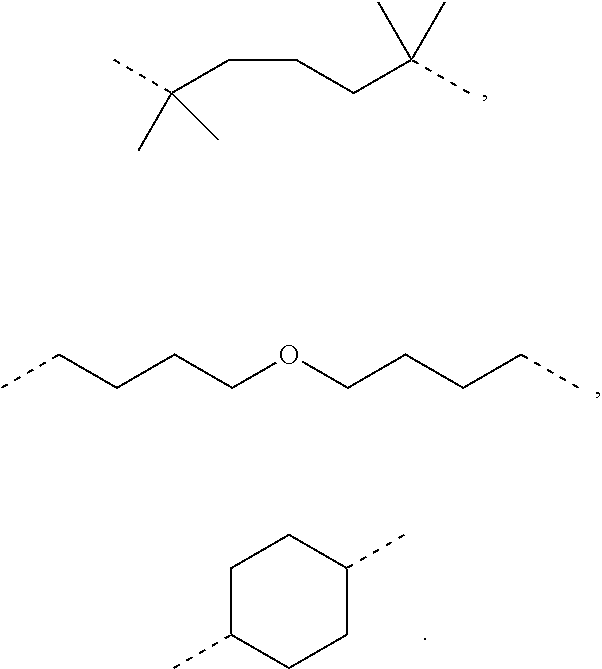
CC(CCCC(C)(C)C)(C)C.CCCCCOCCCCC.C1C(C)CCC(C)C1
